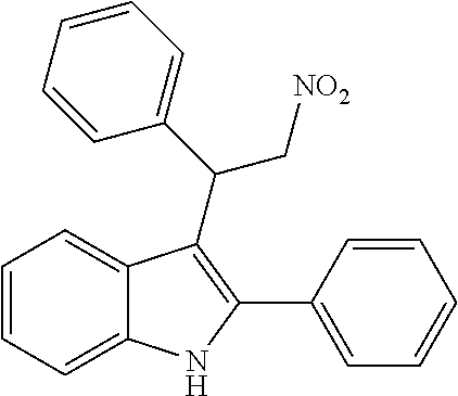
C1=CC=C2C(=C1)C(C(C1=CC=CC=C1)C[NO2])=C(C1=CC=CC=C1)N2
